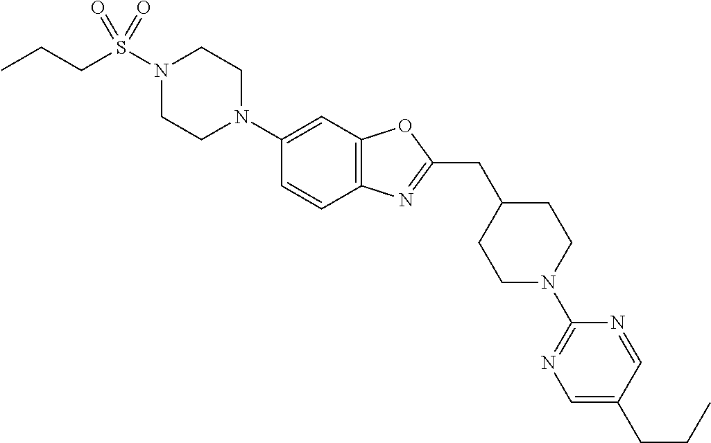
N1(S(=O)(=O)CCC)CCN(C2=CC3=C(C=C2)N=C(CC2CCN(C4=NC=C(CCC)C=N4)CC2)O3)CC1
